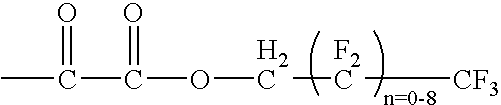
O=C(OC[F2C][CF3])C(C)=O
